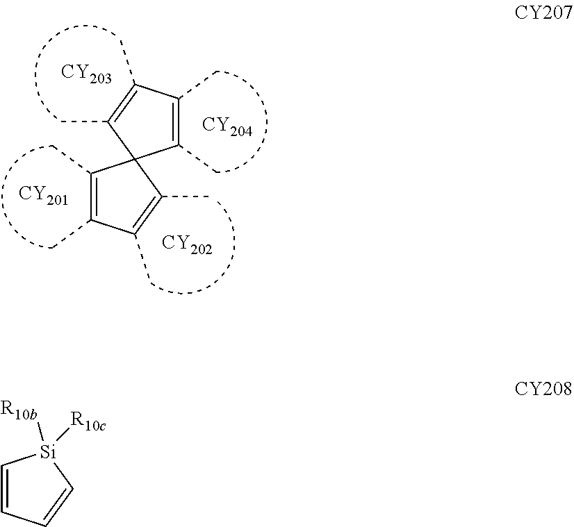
C1(C)=C(C)C(C)=C(C)C12C(C)=C(C)C(C)=C2C.[CY203].[CY204].[CY202].[CY201].C1=CC=C[Si]1([R10b])[R10c]
